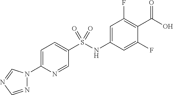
C1=C(N2N=CN=C2)N=CC(S(NC2=CC(F)=C(C(O)=O)C(F)=C2)(=O)=O)=C1
